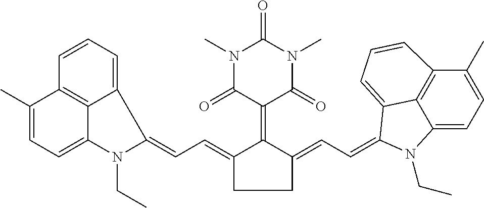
C1(=CC=C2C3=CC=CC4=C3C(=CC=C4C)N2CC)C(=C2C(=O)N(C)C(=O)N(C)C2=O)C(=CC=C2C3=CC=CC4=C3C(=CC=C4C)N2CC)CC1
